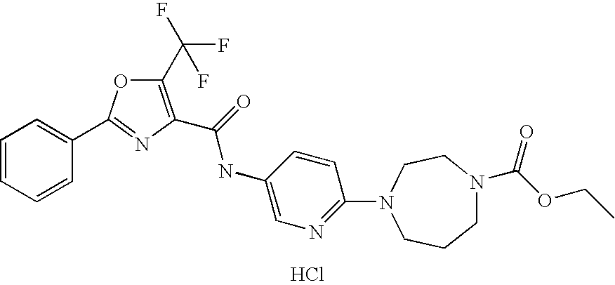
Cl.C1=CC=CC(C2=NC(C(=O)NC3=CN=C(N4CCCN(C(=O)OCC)CC4)C=C3)=C(C(F)(F)F)O2)=C1
